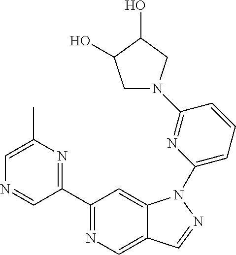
C1(C2=NC(C)=CN=C2)=NC=C2C(=C1)N(C1=CC=CC(N3CC(O)C(O)C3)=N1)N=C2
